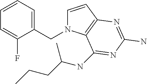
C1=CC2=C(N1CC1=CC=CC=C1F)C(NC(CCC)C)=NC(N)=N2
